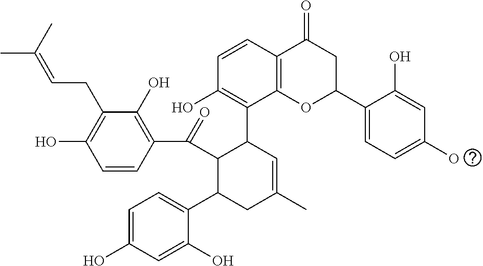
C1=C(O)C=C(O)C(C2CC(C)=CC(C3=C(O)C=CC4=C3OC(C3=CC=C(O)C=C3O)CC4=O)C2C(C2=C(O)C(CC=C(C)C)=C(O)C=C2)=O)=C1
